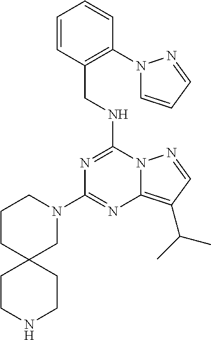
N1=C(NCC2=C(N3C=CC=N3)C=CC=C2)N2C(=C(C(C)C)C=N2)N=C1N1CCCC2(C1)CCNCC2
